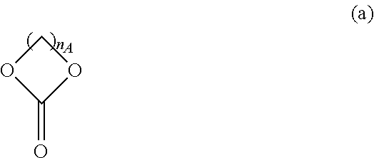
C1(=O)OCO1.[A]
